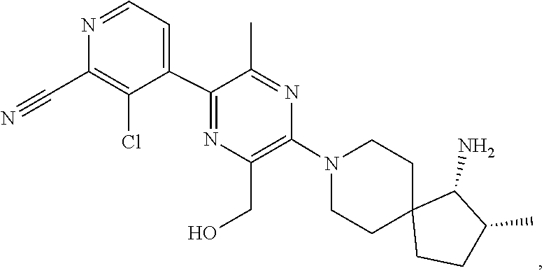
C1C2(CCC(C)C2N)CCN(C2=C(CO)N=C(C3=CC=NC(C#N)=C3Cl)C(C)=N2)C1
